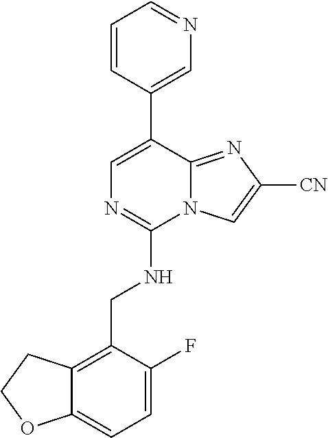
C1=NC=C(C2=CN=C(NCC3=C4C(=CC=C3F)OCC4)N3C2=NC([CN])=C3)C=C1
